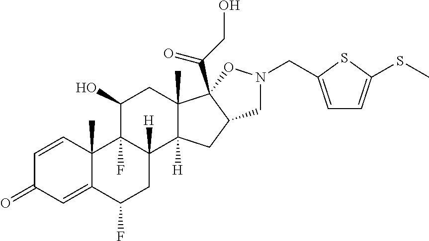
C1=CC2(C)C(=CC1=O)C(F)CC1([H])C2(F)C(O)CC2(C)C1([H])CC1C2(C(CO)=O)ON(CC2=CC=C(SC)S2)C1
